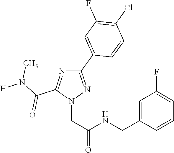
C1(C2=CC(F)=C(Cl)C=C2)=NN(CC(=O)NCC2=CC(F)=CC=C2)C(C(N(C)[H])=O)=N1
